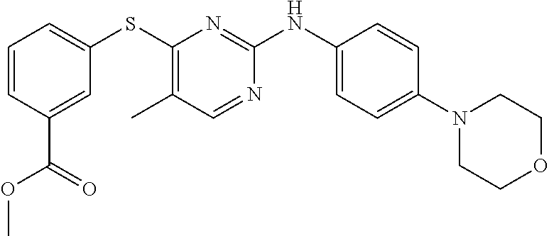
C1=CC(C(=O)OC)=CC(SC2=C(C)C=NC(NC3=CC=C(N4CCOCC4)C=C3)=N2)=C1
